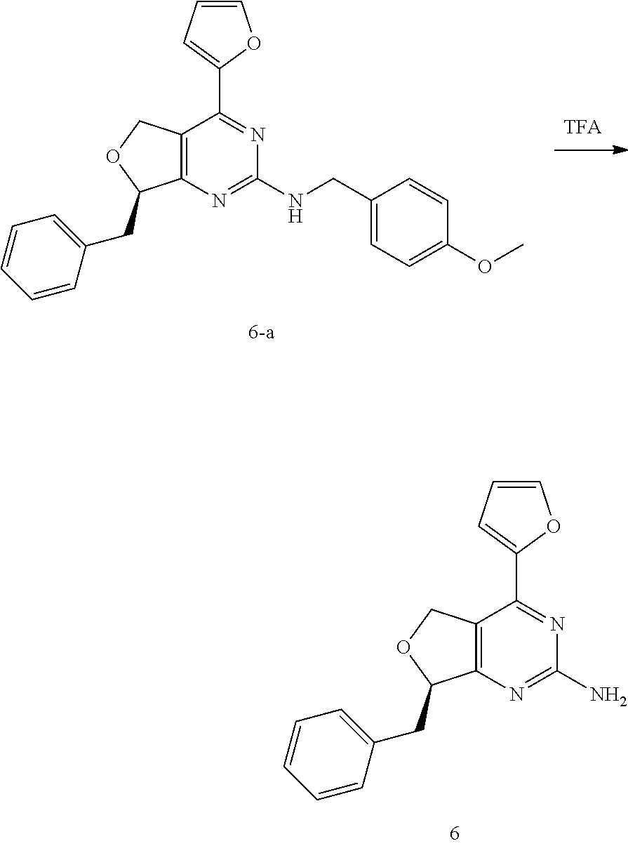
C12=C(N=C(N)N=C1C1=CC=CO1)C(CC1=CC=CC=C1)OC2.C12=C(N=C(NCC3=CC=C(OC)C=C3)N=C1C1=CC=CO1)C(CC1=CC=CC=C1)OC2
